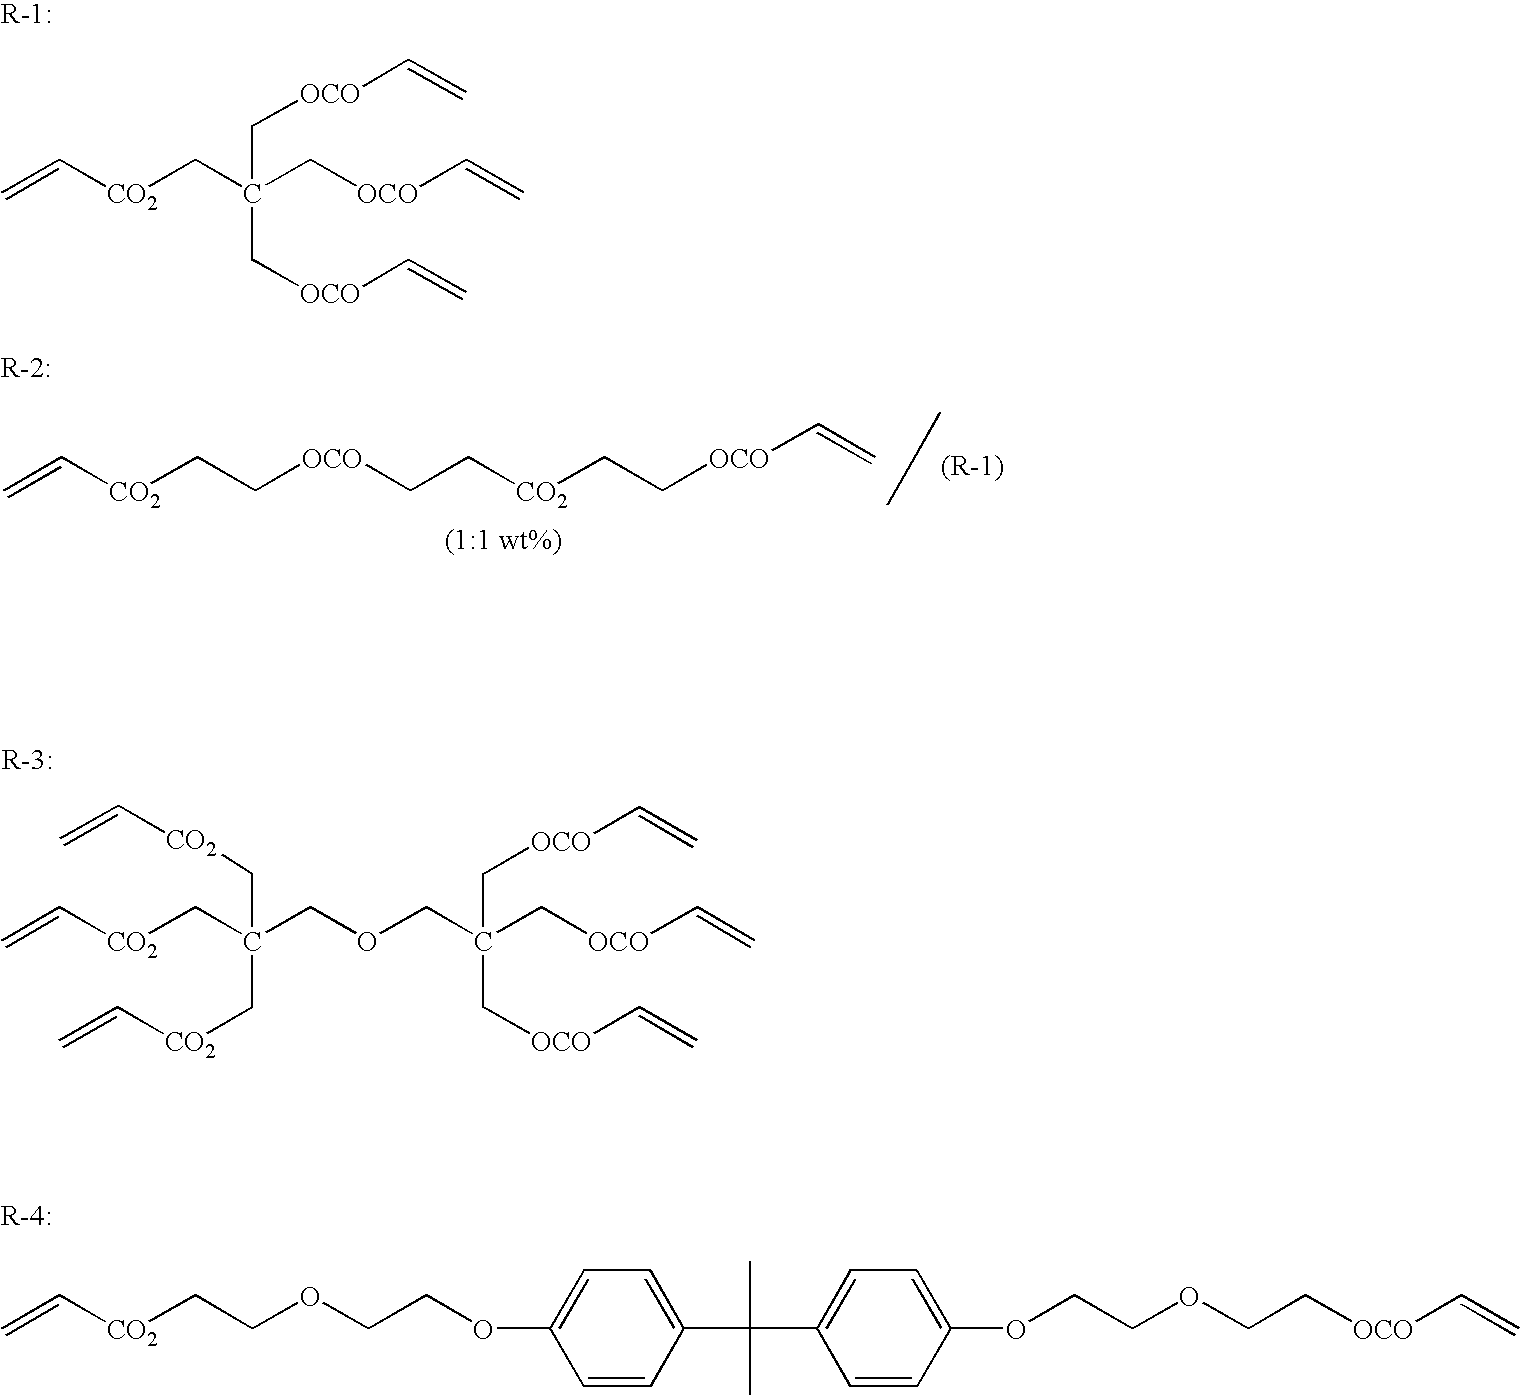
C=C[CO2]CC(C[OCO]C=C)(C[OCO]C=C)C[OCO]C=C.C=C[CO2]CC(C[CO2]C=C)(C[CO2]C=C)COCC(C[OCO]C=C)(C[OCO]C=C)C[OCO]C=C.C=C[CO2]CCOCCOC1=CC=C(C(C)(C)C2=CC=C(OCCOCC[OCO]C=C)C=C2)C=C1.C=C[CO2]CC[OCO]CC[CO2]CC[OCO]C=C
